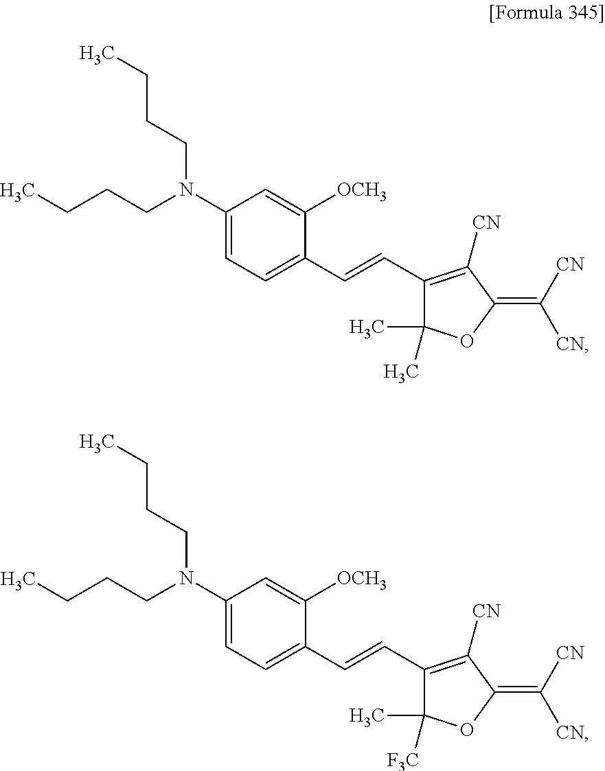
C(=CC1=CC=C(N(CCCC)CCCC)C=C1[OCH3])C1=C([CN])C(=C([CN])[CN])OC1(C)C.C(=CC1=CC=C(N(CCCC)CCCC)C=C1[OCH3])C1=C([CN])C(=C([CN])[CN])OC1(C)[F3C]
